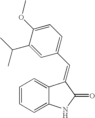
C1=CC=C2C(=C1)C(=CC1=CC=C(OC)C(C(C)C)=C1)C(=O)N2
